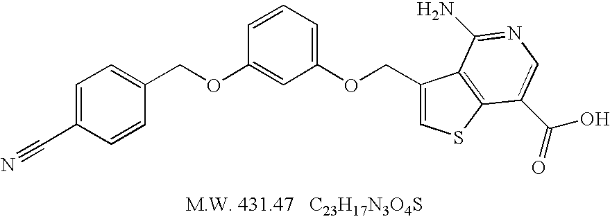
C1(COC2=CC(OCC3=CSC4=C3C(N)=NC=C4C(=O)O)=CC=C2)=CC=C(C#N)C=C1
